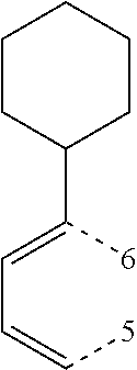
[6]C(=CC=C[5])C1CCCCC1
